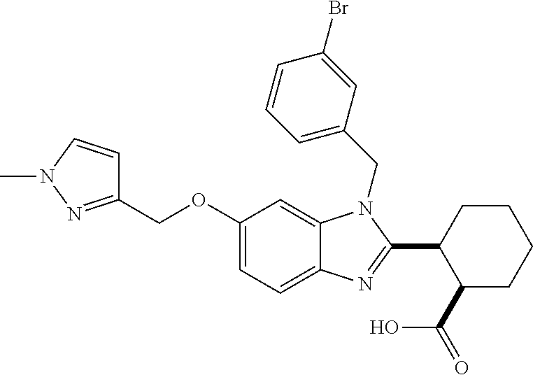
C1(COC2=CC=C3C(=C2)N(CC2=CC=CC(Br)=C2)C(C2C(C(=O)O)CCCC2)=N3)=NN(C)C=C1
